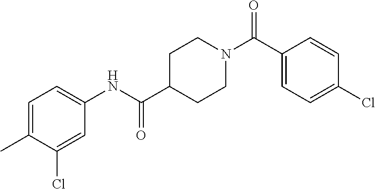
C1(C(N2CCC(C(NC3=CC=C(C)C(Cl)=C3)=O)CC2)=O)=CC=C(Cl)C=C1
